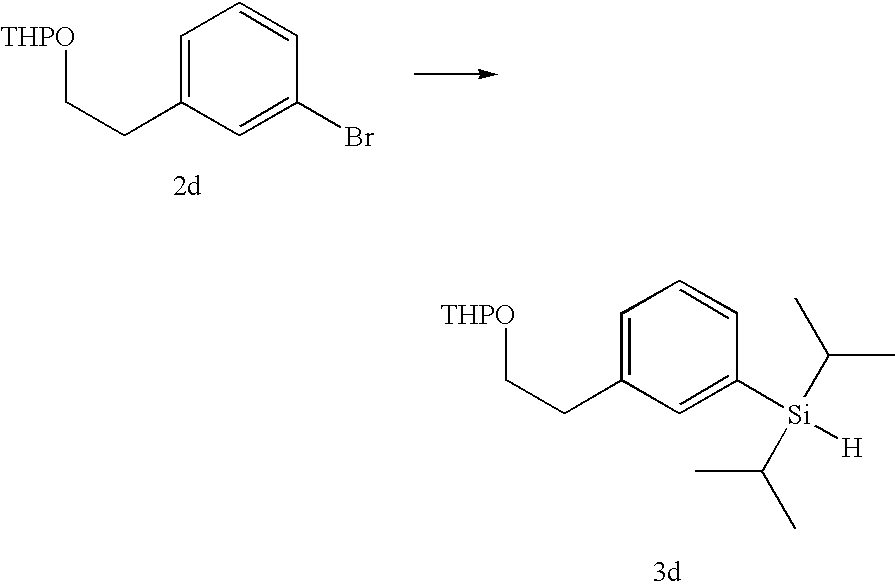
C(CC1=CC=CC(Br)=C1)[THPO].C(CC1=CC=CC([Si]([H])(C(C)C)C(C)C)=C1)[THPO]
